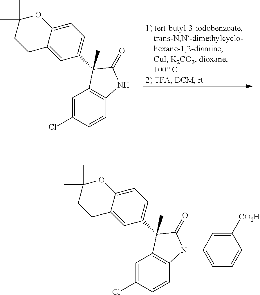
C12=C(C=CC(Cl)=C1)NC(=O)C2(C)C1=CC=C2C(=C1)CCC(C)(C)O2.C12=C(C=CC(Cl)=C1)N(C1=CC=CC([CO2H])=C1)C(=O)C2(C)C1=CC=C2C(=C1)CCC(C)(C)O2
